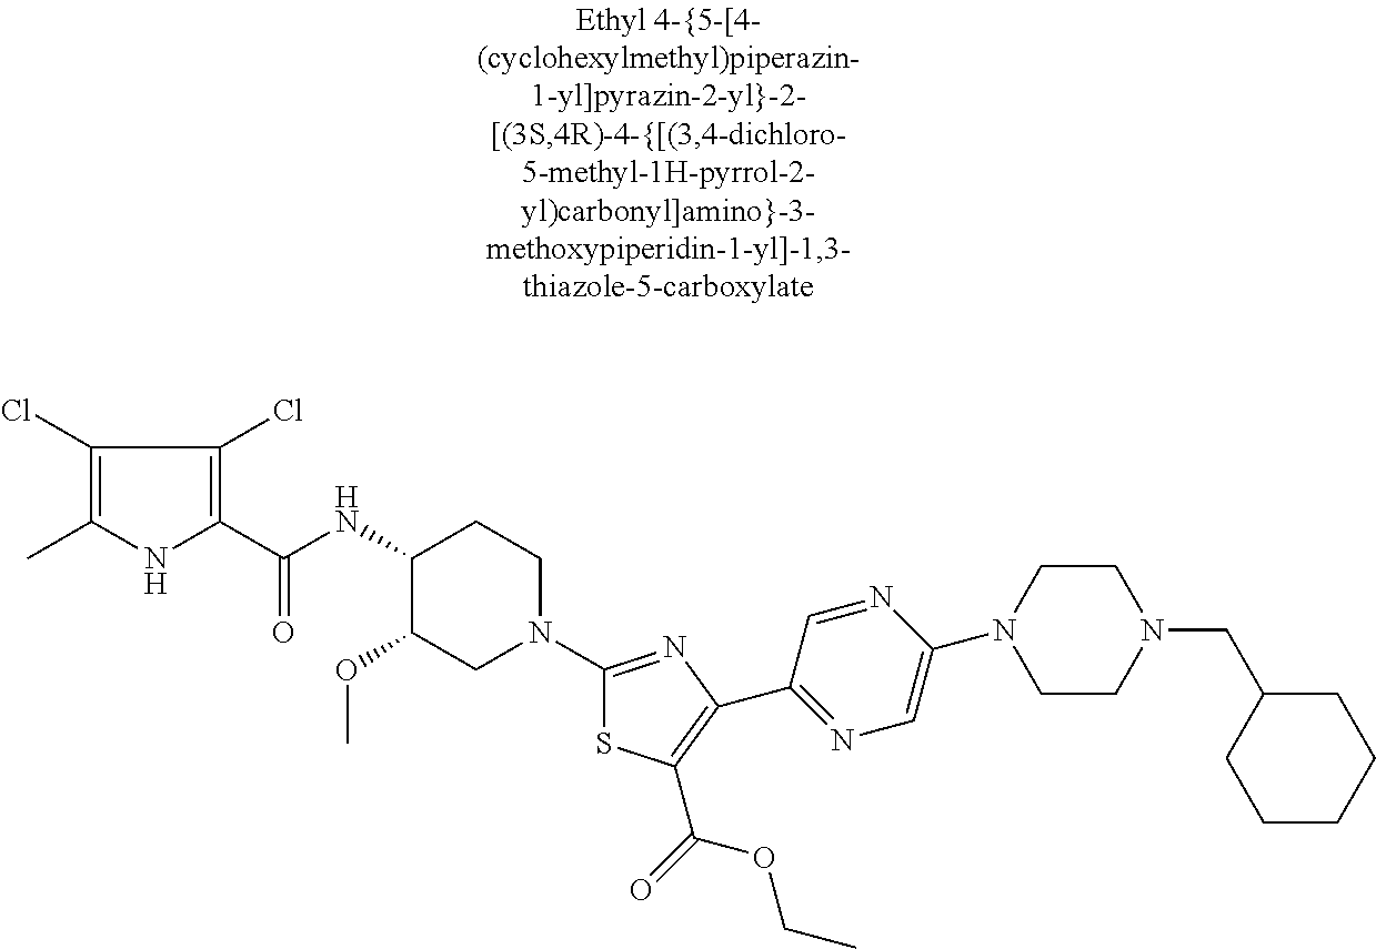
C1(Cl)=C(C)NC(C(NC2C(OC)CN(C3=NC(C4=NC=C(N5CCN(CC6CCCCC6)CC5)N=C4)=C(C(=O)OCC)S3)CC2)=O)=C1Cl
